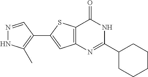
N1=CC(C2=CC3=C(S2)C(=O)NC(C2CCCCC2)=N3)=C(C)N1
